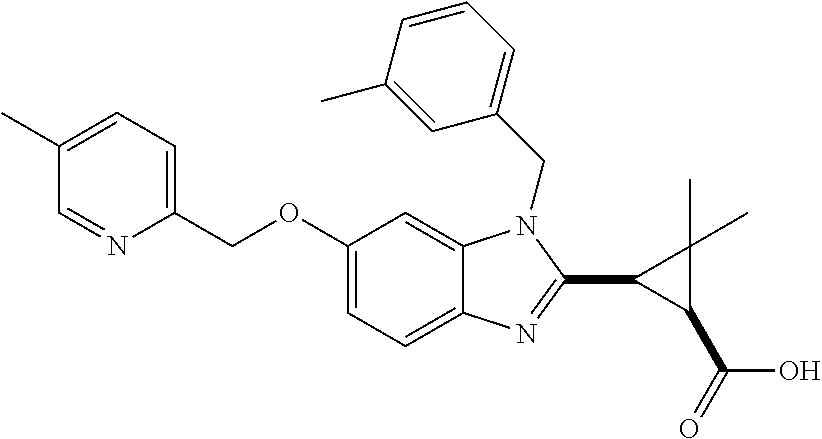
C1(COC2=CC=C3C(=C2)N(CC2=CC=CC(C)=C2)C(C2C(C(=O)O)C2(C)C)=N3)=CC=C(C)C=N1
